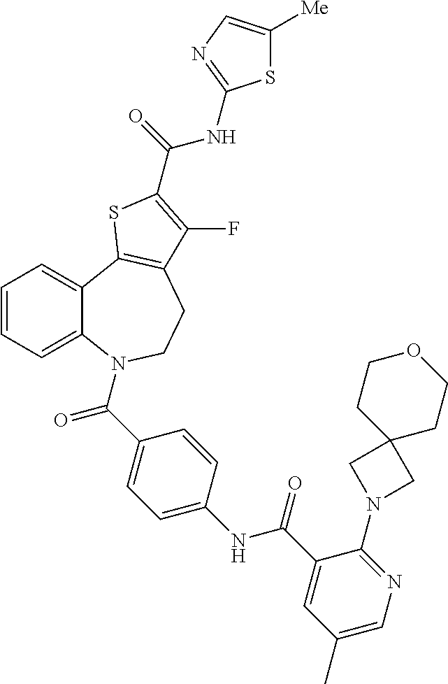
C1=CC=C2C(=C1)C1=C(CCN2C(=O)C2=CC=C(NC(=O)C3=CC(C)=CN=C3N3CC4(C3)CCOCC4)C=C2)C(F)=C(C(NC2=NC=C([Me])S2)=O)S1
